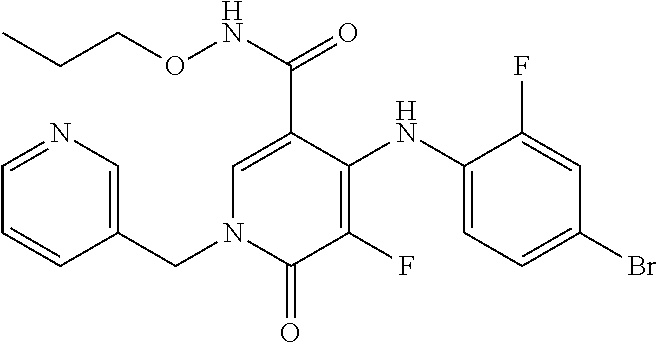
C1(NC2=C(F)C(=O)N(CC3=CN=CC=C3)C=C2C(NOCCC)=O)=CC=C(Br)C=C1F
